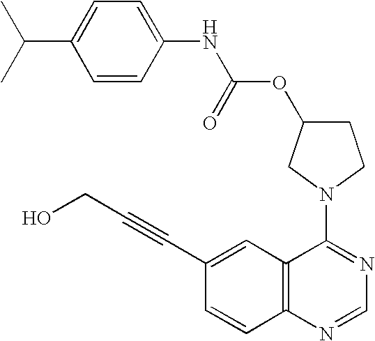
C1(N2CC(OC(NC3=CC=C(C(C)C)C=C3)=O)CC2)=NC=NC2=C1C=C(C#CCO)C=C2
